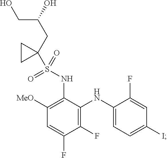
C1(F)=C(NC2=CC=C(I)C=C2F)C(NS(=O)(=O)C2(CC(O)CO)CC2)=C([MeO])C=C1F
